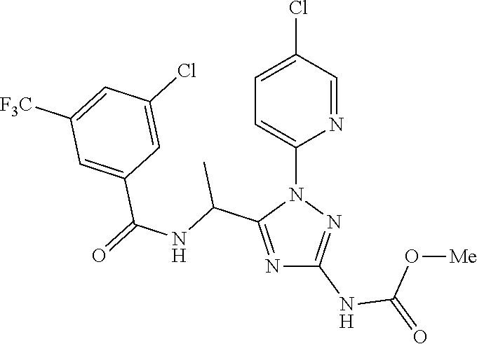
N1=C(C(NC(=O)C2=CC([F3C])=CC(Cl)=C2)C)N(C2=CC=C(Cl)C=N2)N=C1NC(=O)O[Me]
